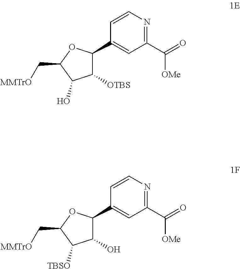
C1(C2=CC(C(=O)[OMe])=NC=C2)C([OTBS])C(O)C(C[MMTrO])O1.C1(C2=CC(C(=O)[OMe])=NC=C2)C(O)C([TBSO])C(C[MMTrO])O1
